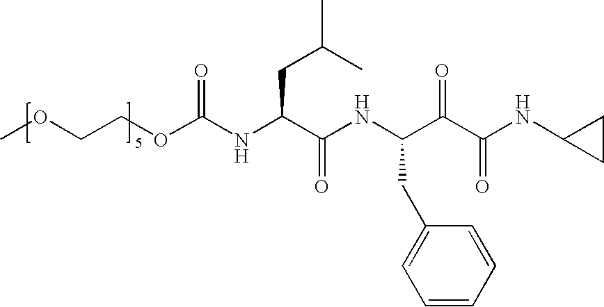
O(C(NC(C(NC(C(C(NC1CC1)=O)=O)CC1=CC=CC=C1)=O)CC(C)C)=O)CCOC
